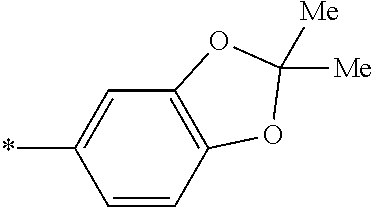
C1(*)=CC2=C(C=C1)OC([Me])([Me])O2
